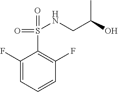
C1(F)=CC=CC(F)=C1S(NCC(C)O)(=O)=O
